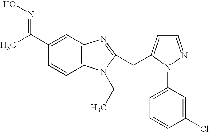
C1(C(C)=NO)=CC2=C(C=C1)N(CC)C(CC1=CC=NN1C1=CC=CC(Cl)=C1)=N2
